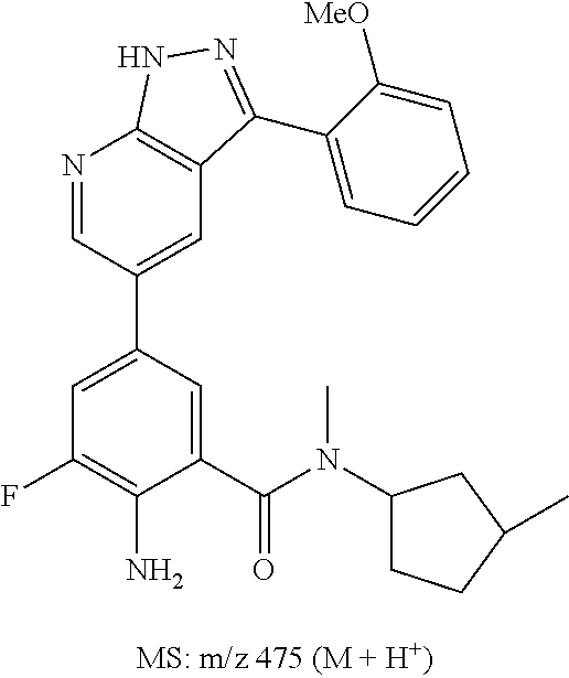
N1=CC(C2=CC(F)=C(N)C(C(N(C3CCC(C)C3)C)=O)=C2)=CC2=C1NN=C2C1=CC=CC=C1[MeO]
